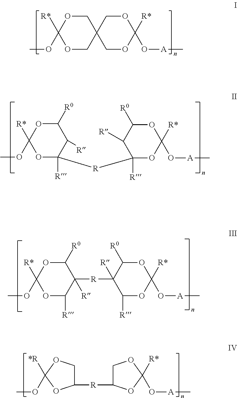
O1CC2(COC1([R*])OC)COC([R*])(O[A]C)OC2.O1C([R])([R]C2([R])OC([R*])(O[A]C)OC([R0])C2[R])C([R])C([R0])OC1(OC)[R*].O1C([R])C([R]C2([R])C([R])OC([R*])(O[A]C)OC2[R0])([R])C([R0])OC1(OC)[R*].C1([R]C2COC([R*])(O[A]C)O2)COC([*R])(OC)O1
